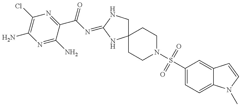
N1=C(N)C(C(N=C2NCC3(N2)CCN(S(C2=CC=C4C(=C2)C=CN4C)(=O)=O)CC3)=O)=NC(Cl)=C1N
